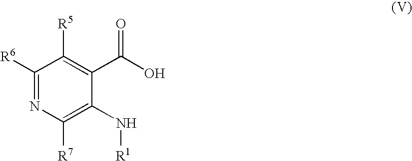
C1([R6])=NC([R7])=C(N[R1])C(C(O)=O)=C1[R5]
